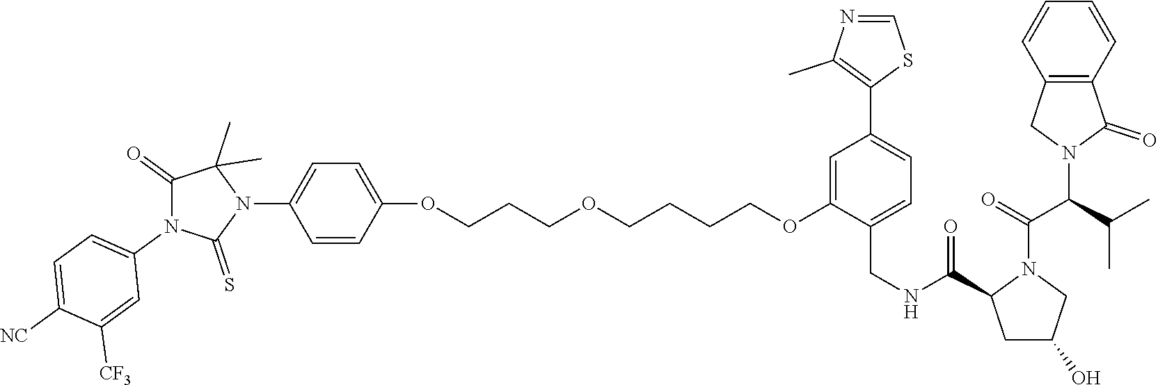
O(CCCOCCCCOC1=CC(C2=C(C)N=CS2)=CC=C1CNC(C1CC(O)CN1C(C(N1C(=O)C2=C(C1)C=CC=C2)C(C)C)=O)=O)C1=CC=C(N2C(C)(C)C(=O)N(C3=CC=C([NC])C([CF3])=C3)C2=S)C=C1
